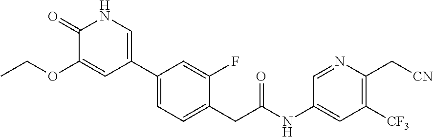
C1(C2=CNC(=O)C(OCC)=C2)=CC=C(CC(NC2=CC([CF3])=C(C[CN])N=C2)=O)C(F)=C1
